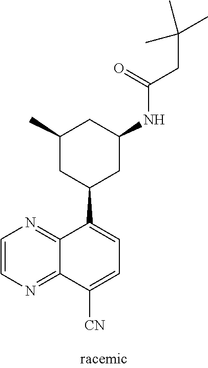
C1=CN=C2C(=N1)C(C1CC(NC(=O)CC(C)(C)C)CC(C)C1)=CC=C2[CN]
